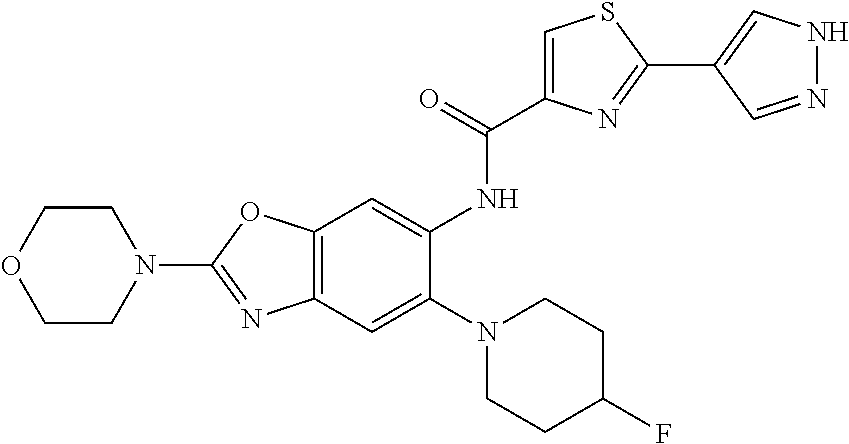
C12=C(C=C(N3CCC(F)CC3)C(NC(C3=CSC(C4=CNN=C4)=N3)=O)=C1)N=C(N1CCOCC1)O2
